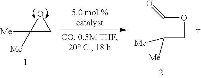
C1([Me])([Me])CO1.C1([Me])([Me])COC1=O
